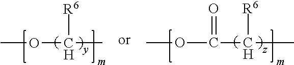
COC(C)[R6].O(C(C(C)[R6])=O)C
